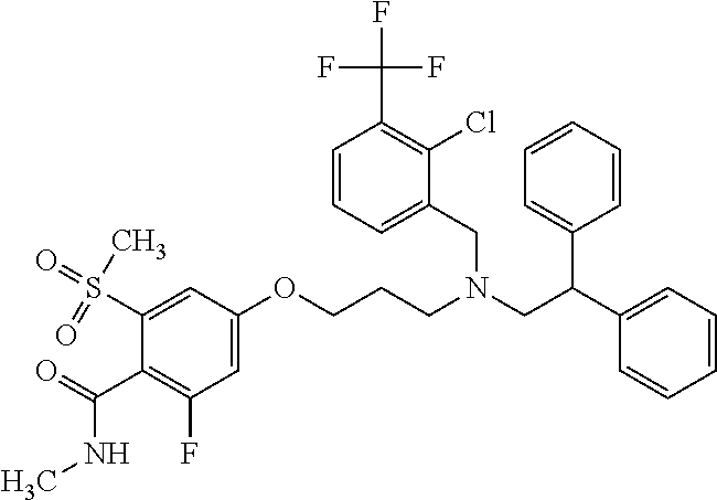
C1=C(OCCCN(CC(C2=CC=CC=C2)C2=CC=CC=C2)CC2=CC=CC(C(F)(F)F)=C2Cl)C=C(S(C)(=O)=O)C(C(=O)NC)=C1F
